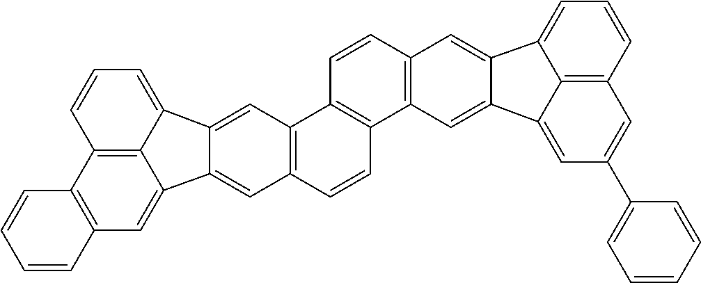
C12=C(C=C3C4=C1C=CC=C4C1=CC4=C(C=CC5=C4C=CC4=C5C=C5C(=C4)C4=CC=CC6=C4C5=CC(C4=CC=CC=C4)=C6)C=C31)C=CC=C2
